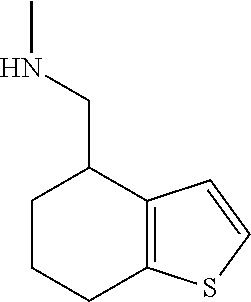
C1CCC2=C(C=CS2)C1CNC
